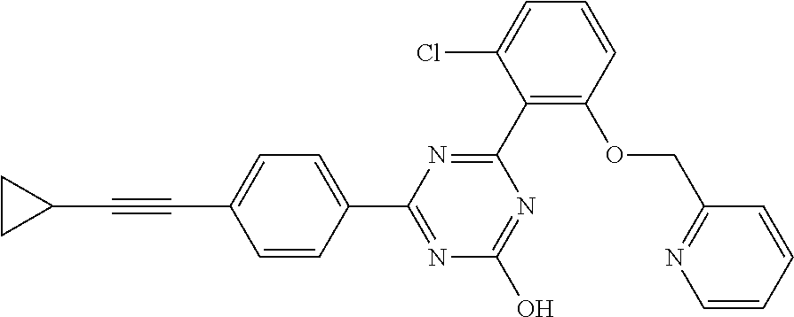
N1=C(O)N=C(C2=CC=C(C#CC3CC3)C=C2)N=C1C1=C(OCC2=NC=CC=C2)C=CC=C1Cl
